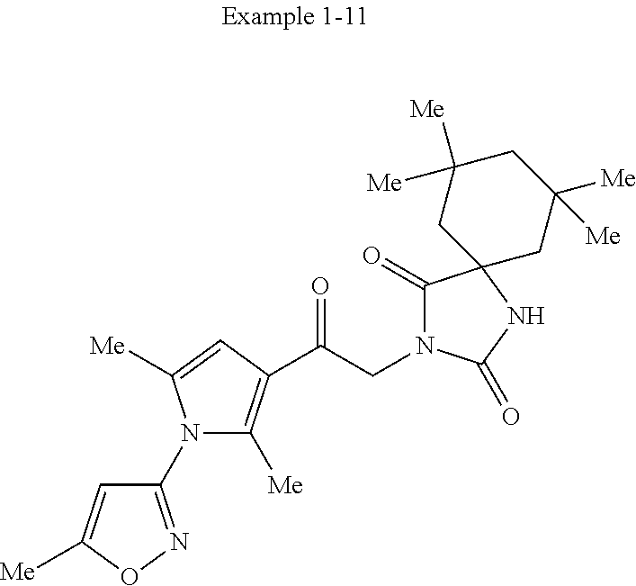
C1(N2C([Me])=C(C(CN3C(=O)C4(NC3=O)CC([Me])([Me])CC([Me])([Me])C4)=O)C=C2[Me])=NOC([Me])=C1
